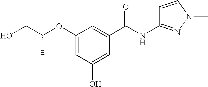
O(C1=CC(O)=CC(C(NC2=NN(C)C=C2)=O)=C1)C(CO)C
